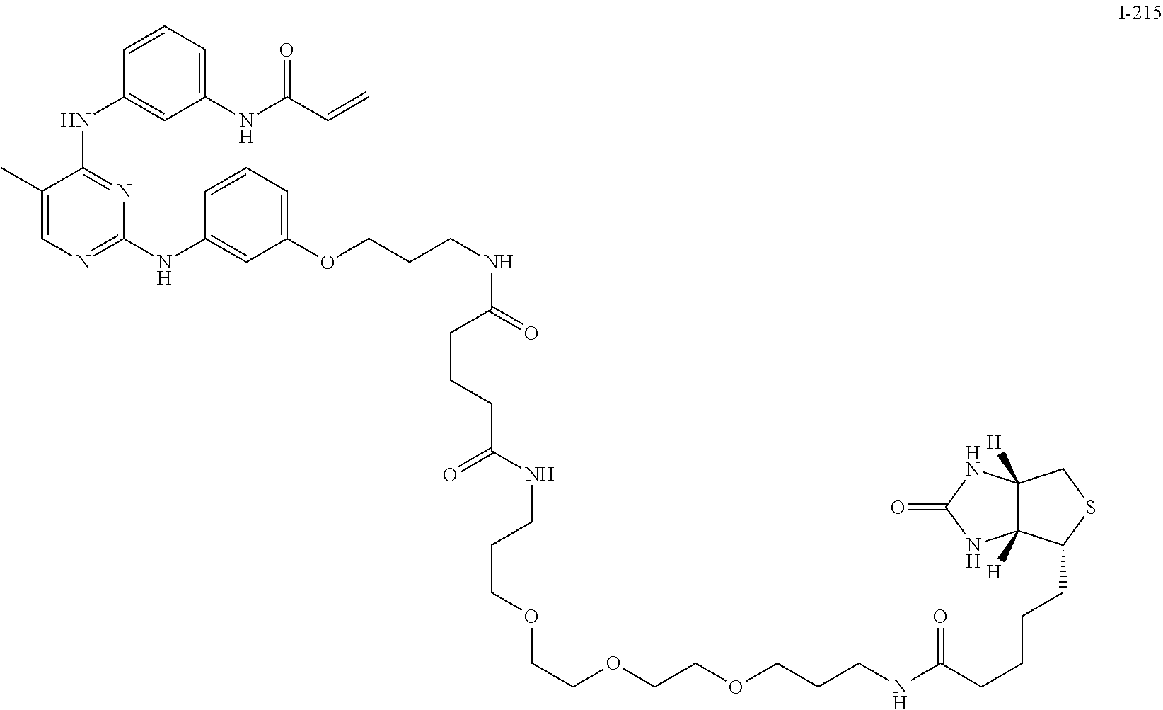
C1(C)=CN=C(NC2=CC(OCCCNC(CCCC(=O)NCCCOCCOCCOCCCNC(CCCCC3C4([H])C([H])(NC(=O)N4)CS3)=O)=O)=CC=C2)N=C1NC1=CC(NC(=O)C=C)=CC=C1
